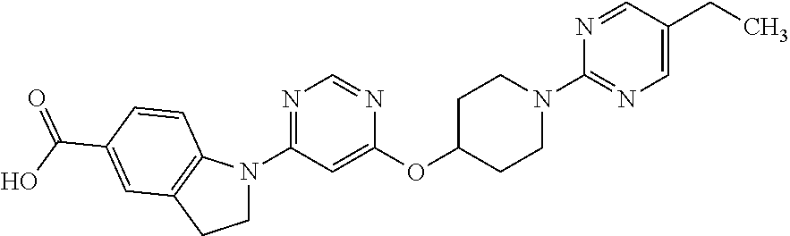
C1C(OC2=CC(N3CCC4=C3C=CC(C(O)=O)=C4)=NC=N2)CCN(C2=NC=C(CC)C=N2)C1
